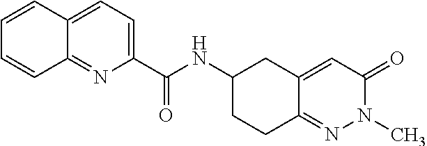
C12=CC=C(C(NC3CCC4=NN(C)C(=O)C=C4C3)=O)N=C1C=CC=C2
